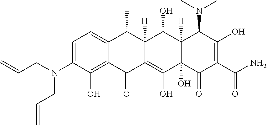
C1=C(N(CC=C)CC=C)C(O)=C2C(=C1)C(C)C1([H])C(=C(O)C3(O)C([H])(C1O)C(N(C)C)C(O)=C(C(N)=O)C3=O)C2=O
